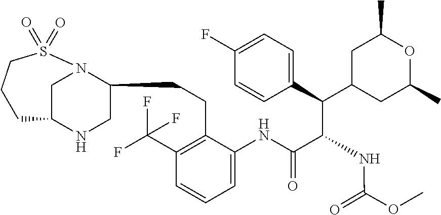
C(C(C(C1=CC=C(F)C=C1)C1CC(C)OC(C)C1)NC(OC)=O)(=O)NC1=CC=CC(C(F)(F)F)=C1CCC1CNC2CN1S(=O)(=O)CCC2
